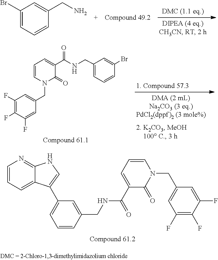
C1=CC=C2C(=N1)NC=C2C1=CC=CC(CNC(=O)C2=CC=CN(CC3=CC(F)=C(F)C(F)=C3)C2=O)=C1.C1(Br)=CC=CC(CN)=C1.C1(F)=C(F)C(F)=CC(CN2C(=O)C(C(NCC3=CC=CC(Br)=C3)=O)=CC=C2)=C1
